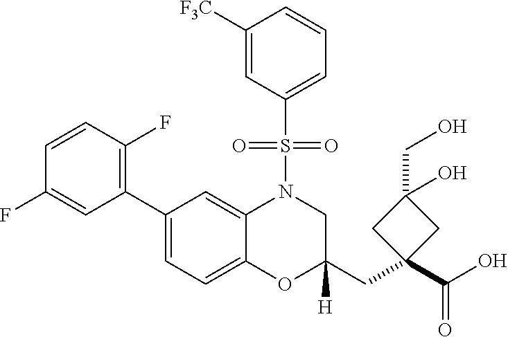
C1(C2=CC=C3C(=C2)N(S(C2=CC=CC([F3C])=C2)(=O)=O)CC(CC2(C(=O)O)CC(CO)(O)C2)([H])O3)=C(F)C=CC(F)=C1
